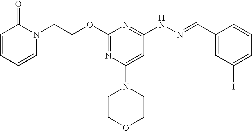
C1=CC=CN(CCOC2=NC(N3CCOCC3)=CC(NN=CC3=CC(I)=CC=C3)=N2)C1=O
